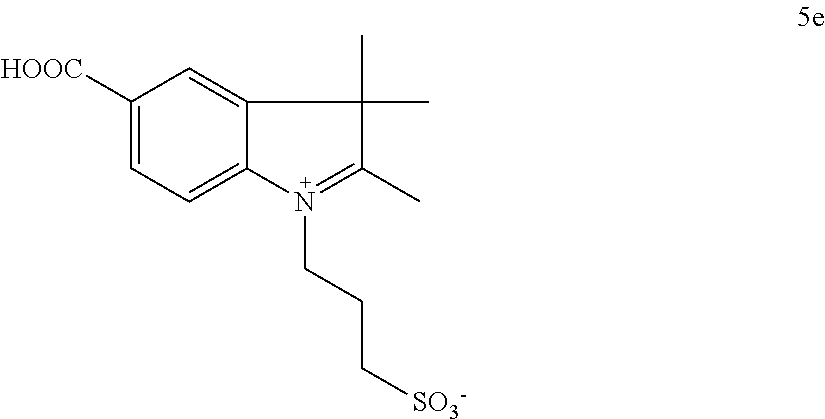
C1([HOOC])=CC=C2C(=C1)C(C)(C)C(C)=N2CCC[SO3-]
